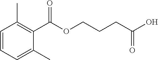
C1=CC=C(C)C(C(OCCCC(O)=O)=O)=C1C
